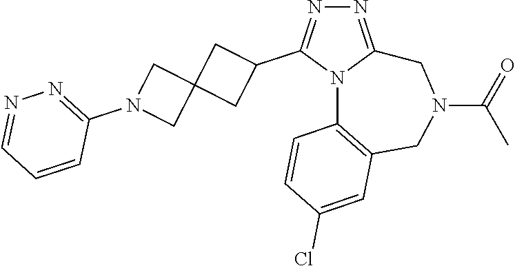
N1=C2N(C(C3CC4(C3)CN(C3=NN=CC=C3)C4)=N1)C1=C(CN(C(=O)C)C2)C=C(Cl)C=C1
